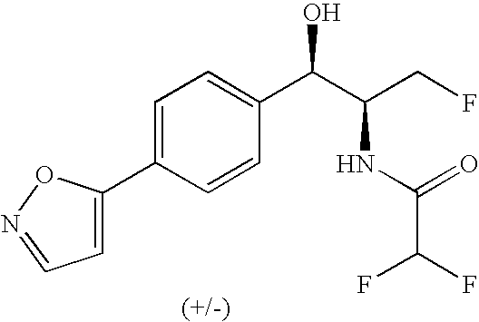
C1(C2=CC=C(C(C(CF)NC(C(F)F)=O)O)C=C2)=CC=NO1
